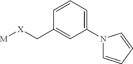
[M][X]CC1=CC(N2C=CC=C2)=CC=C1
